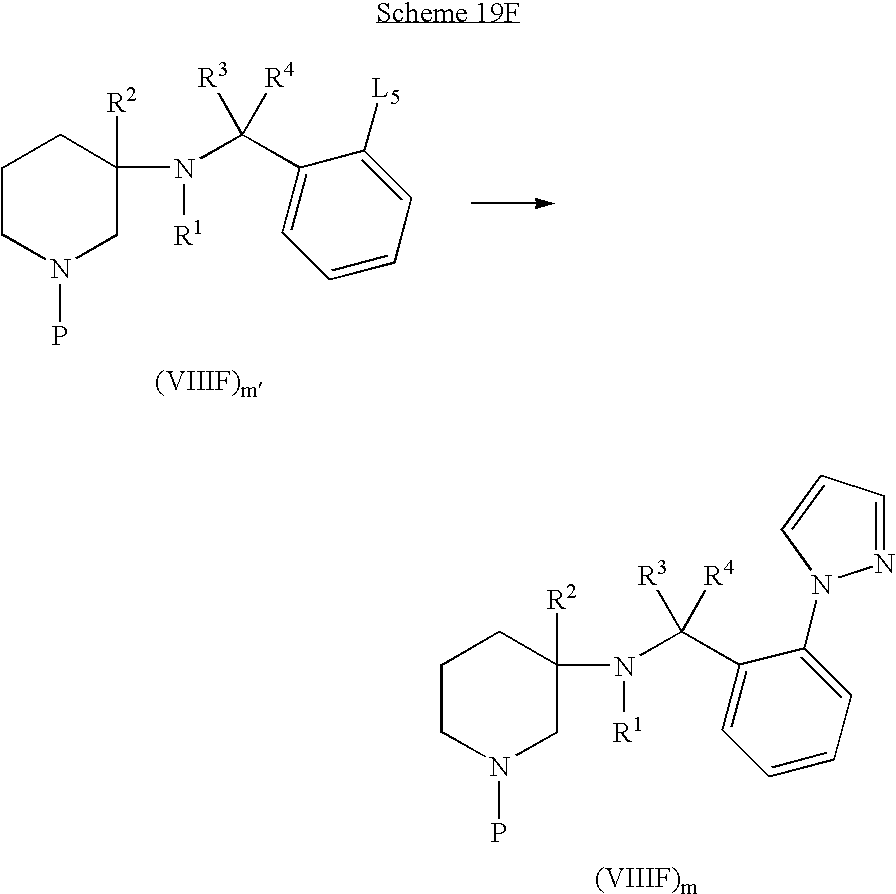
C1CN(P)CC([R2])(N(C(C2=CC=CC=C2[L5])([R3])[R4])[R1])C1.[(VIIIF)m].[(VIIIF)m].C1CN(P)CC([R2])(N(C(C2=CC=CC=C2N2N=CC=C2)([R3])[R4])[R1])C1
